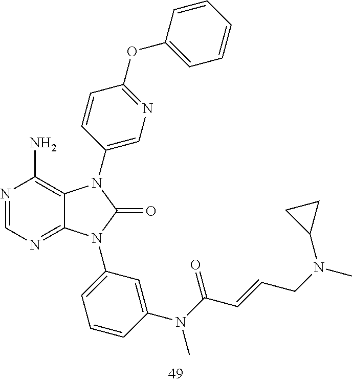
N1=CN=C2C(=C1N)N(C1=CN=C(OC3=CC=CC=C3)C=C1)C(=O)N2C1=CC=CC(N(C)C(=O)C=CCN(C)C2CC2)=C1
